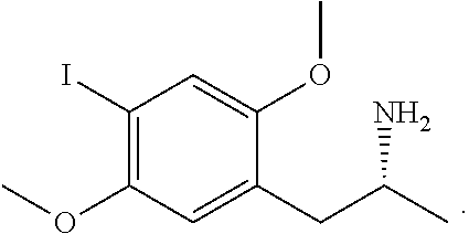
C1(I)=C(OC)C=C(CC(C)N)C(OC)=C1
